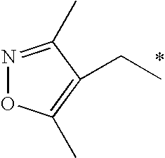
C(C)C1=C(C)ON=C1C
